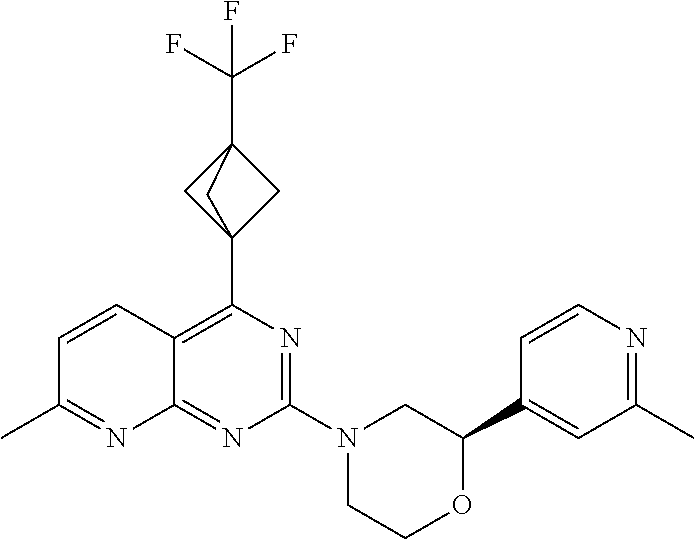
N1=C(N2CC(C3=CC(C)=NC=C3)OCC2)N=C2C(=C1C13CC(C(F)(F)F)(C1)C3)C=CC(C)=N2
